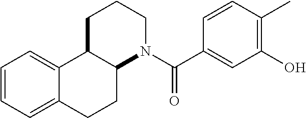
C12C(CCCN1C(C1=CC(O)=C(C)C=C1)=O)C1=CC=CC=C1CC2
